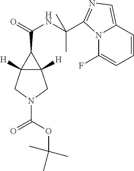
N12C(F)=CC=CC1=CN=C2C(NC(=O)C1C2([H])C1([H])CN(C(OC(C)(C)C)=O)C2)(C)C
